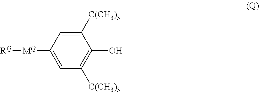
C1([C(CH3)3])=CC([MQ][RQ])=CC([C(CH3)3])=C1O
